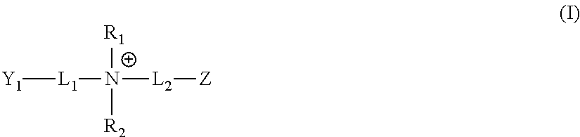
[Y1][L1][N+]([R2])([R1])[L2][Z]
